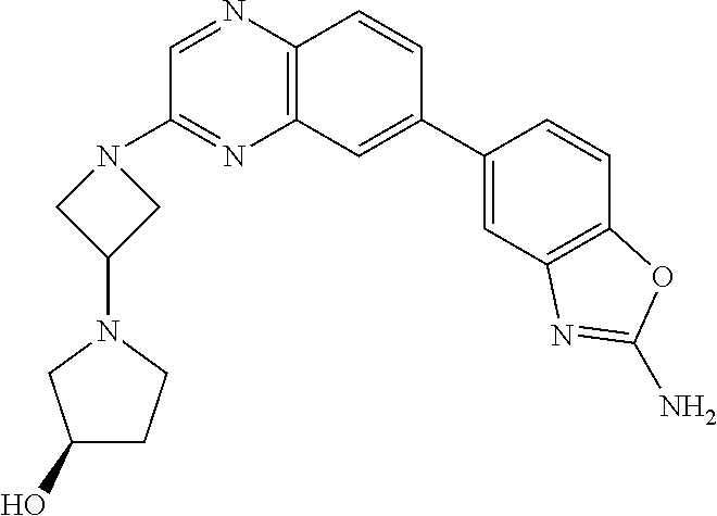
C1(C2=CC3=C(C=C2)N=CC(N2CC(N4CCC(O)C4)C2)=N3)=CC2=C(C=C1)OC(N)=N2
